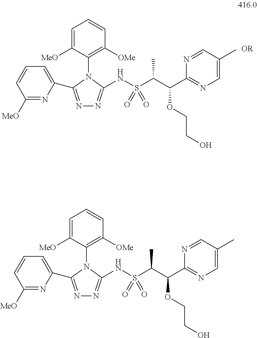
C1=CC=C(C2=NN=C(NS(C(C(C3=NC=C(C)C=N3)OCCO)C)(=O)=O)N2C2=C([OMe])C=CC=C2[MeO])N=C1[MeO].C1=CC=C(C2=NN=C(NS(C(C(C3=NC=C(C)C=N3)OCCO)C)(=O)=O)N2C2=C([OMe])C=CC=C2[MeO])N=C1[MeO]
